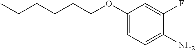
C1(OCCCCCC)=CC=C(N)C(F)=C1
